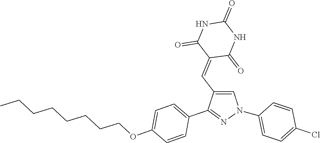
C1(N2C=C(C=C3C(=O)NC(=O)NC3=O)C(C3=CC=C(OCCCCCCCC)C=C3)=N2)=CC=C(Cl)C=C1
